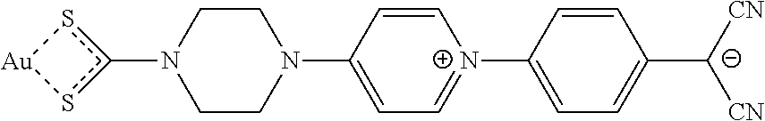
N1(c2s[Au]s2)CCN(C2=CC=[N+](C3=CC=C([C-]([CN])[CN])C=C3)C=C2)CC1
